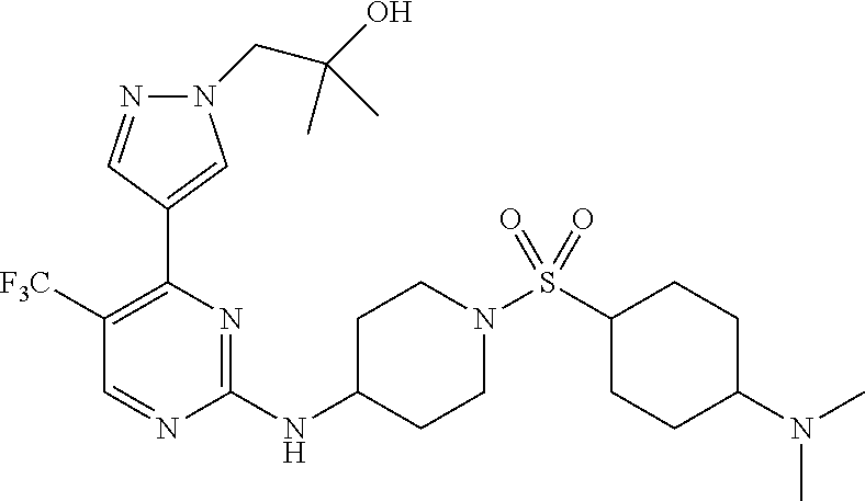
C1([F3C])=C(C2=CN(CC(O)(C)C)N=C2)N=C(NC2CCN(S(C3CCC(N(C)C)CC3)(=O)=O)CC2)N=C1
